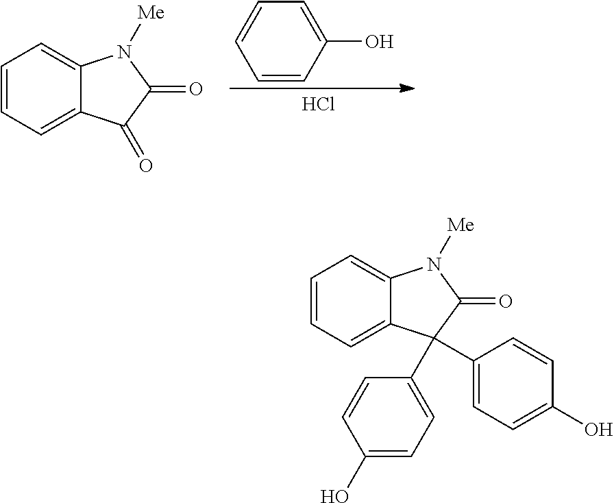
C12=CC=CC=C1C(=O)C(=O)N2[Me].C1=CC=CC(O)=C1.Cl.C12=CC=CC=C1C(C1=CC=C(O)C=C1)(C1=CC=C(O)C=C1)C(=O)N2[Me]
